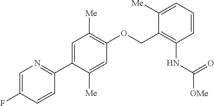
C1=C(F)C=CC(C2=CC([Me])=C(OCC3=C(NC([OMe])=O)C=CC=C3[Me])C=C2[Me])=N1
